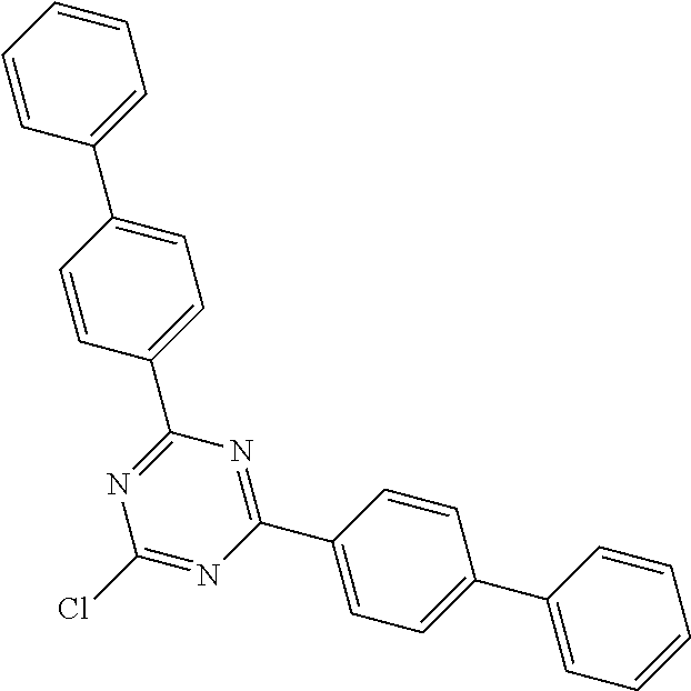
C1=CC(C2=CC=CC=C2)=CC=C1C1=NC(Cl)=NC(C2=CC=C(C3=CC=CC=C3)C=C2)=N1
